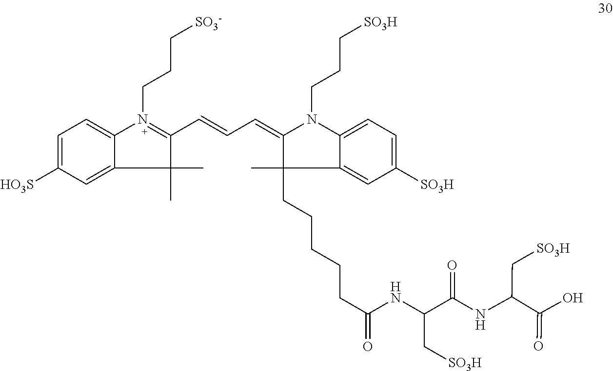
N1(CCC[SO3-])=C(C=CC=C2N(CCC[SO3H])C3=CC=C([SO3H])C=C3C2(C)CCCCCC(=O)NC(C(NC(C(O)=O)C[SO3H])=O)C[SO3H])C(C)(C)C2=CC([HO3S])=CC=C12
